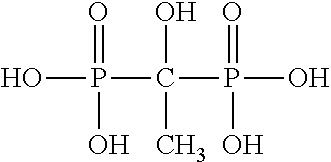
OP(C(P(O)(=O)O)(O)C)(=O)O
